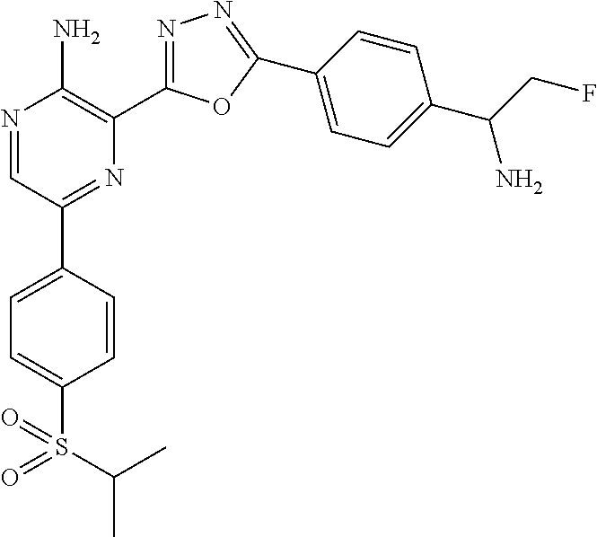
N1=CC(C2=CC=C(S(C(C)C)(=O)=O)C=C2)=NC(C2=NN=C(C3=CC=C(C(N)CF)C=C3)O2)=C1N
